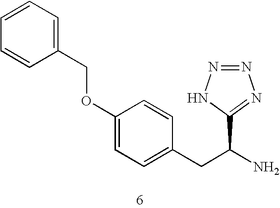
C1=CC=C(COC2=CC=C(CC(N)C3=NN=NN3)C=C2)C=C1
